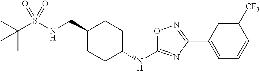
CC(S(NCC1CCC(NC2=NC(C3=CC=CC([CF3])=C3)=NO2)CC1)(=O)=O)(C)C
